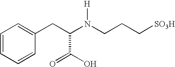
C1=CC=CC(CC(N(CCC[SO3H])[H])C(O)=O)=C1
